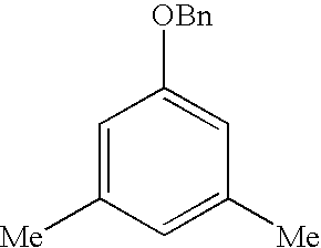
[OBn]C1=CC([Me])=CC([Me])=C1
